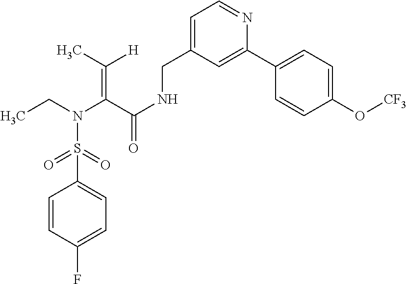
C1(S(N(CC)C(C(NCC2=CC=NC(C3=CC=C(O[CF3])C=C3)=C2)=O)=C(C)[H])(=O)=O)=CC=C(F)C=C1
